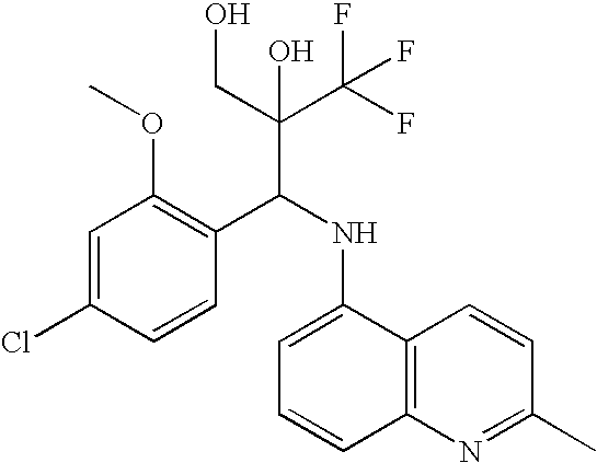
C1=C(Cl)C=CC(C(NC2=CC=CC3=C2C=CC(C)=N3)C(C(F)(F)F)(CO)O)=C1OC
